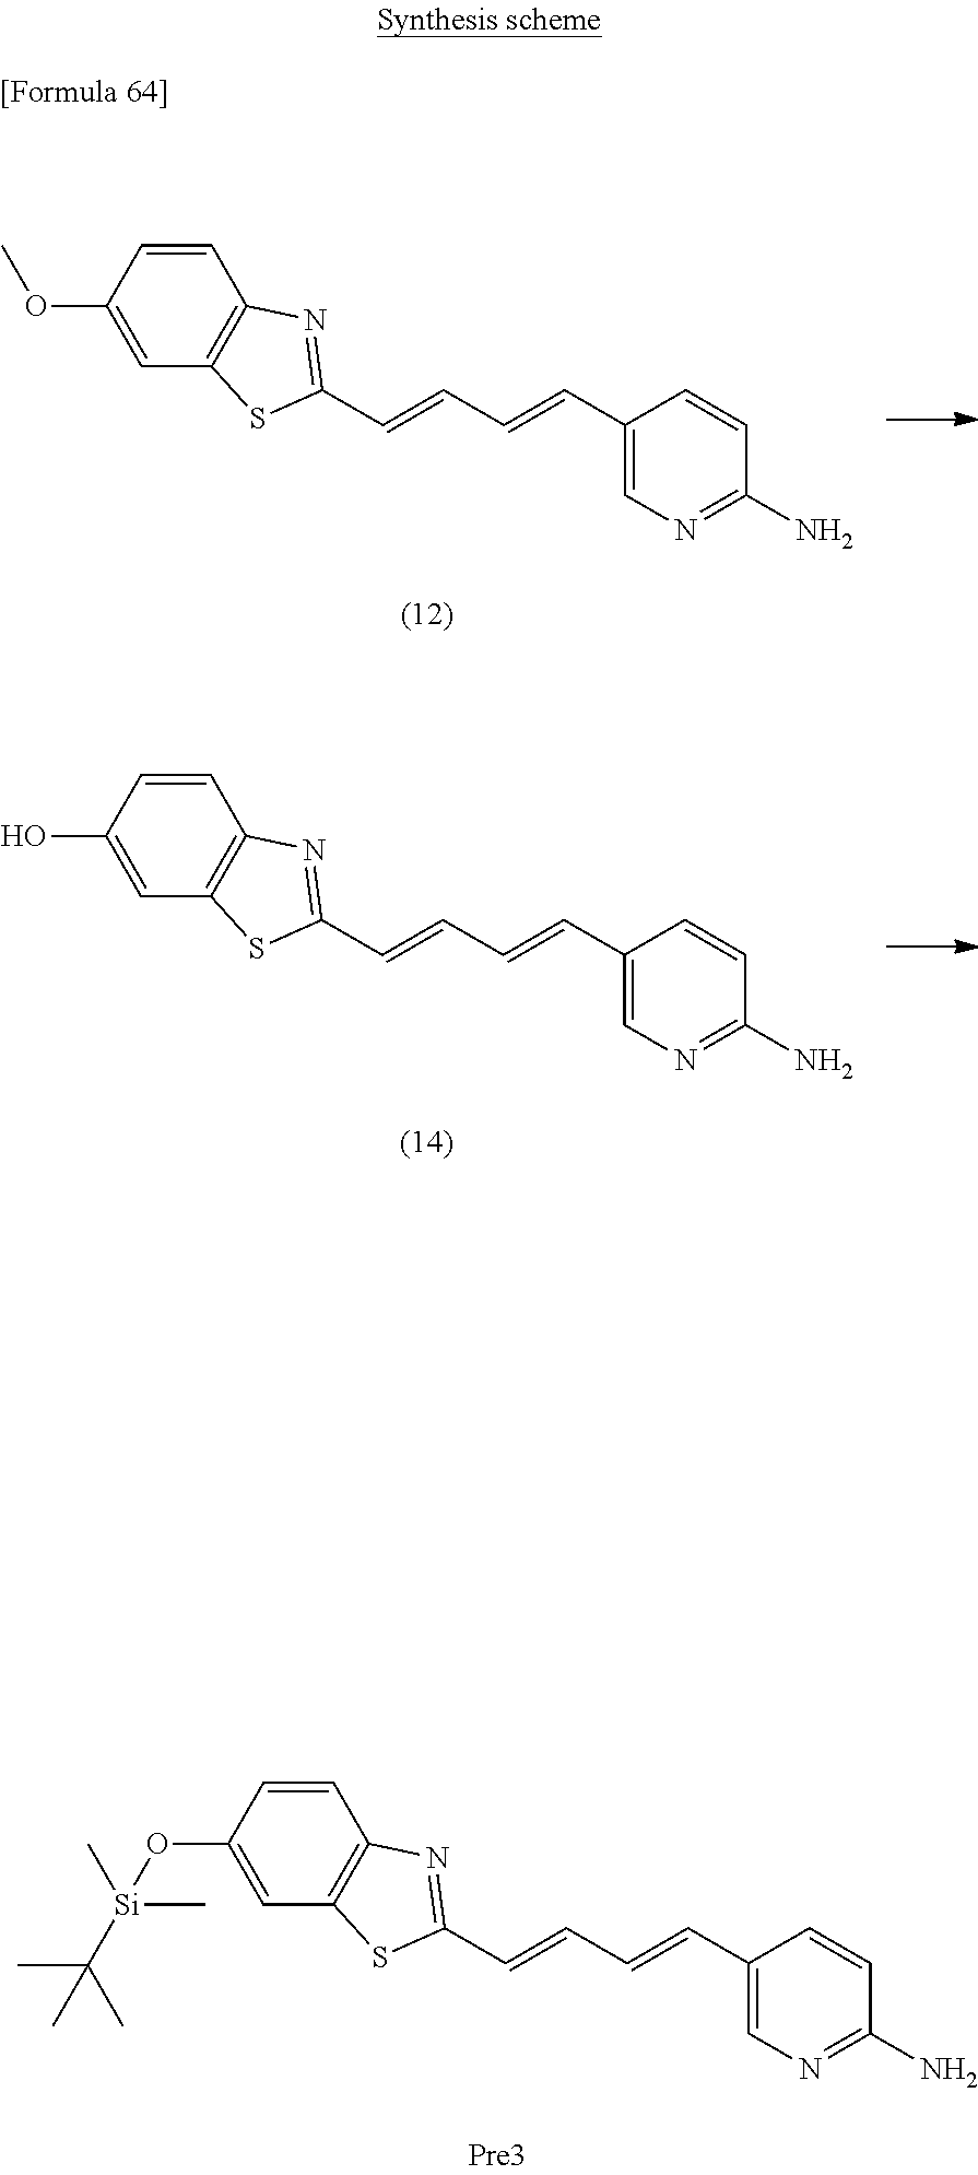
C1=CC(OC)=CC2=C1N=C(C=CC=CC1=CN=C(N)C=C1)S2.C1=CC(O)=CC2=C1N=C(C=CC=CC1=CN=C(N)C=C1)S2.C1=CC(O[Si](C)(C(C)(C)C)C)=CC2=C1N=C(C=CC=CC1=CN=C(N)C=C1)S2
